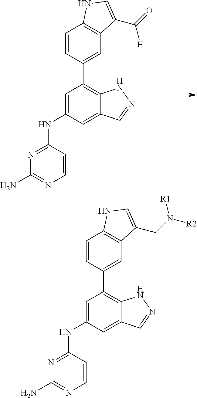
C1=C(NC2=NC(N)=NC=C2)C=C2C(=C1C1=CC3=C(C=C1)NC=C3C(=O)[H])NN=C2.C1=C(NC2=NC(N)=NC=C2)C=C2C(=C1C1=CC3=C(C=C1)NC=C3CN([R2])[R1])NN=C2
